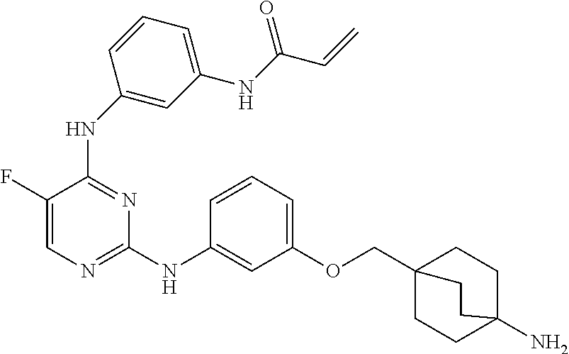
N(C1=NC=C(F)C(NC2=CC(NC(C=C)=O)=CC=C2)=N1)C1=CC(OCC23CCC(N)(CC2)CC3)=CC=C1
